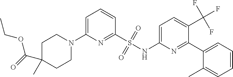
C1C(C(=O)OCC)(C)CCN(C2=CC=CC(S(NC3=CC=C(C(F)(F)F)C(C4=CC=CC=C4C)=N3)(=O)=O)=N2)C1
